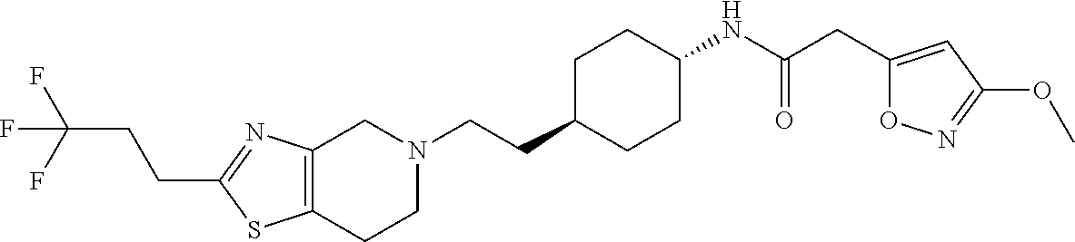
C12=C(CCN(CCC3CCC(NC(CC4=CC(OC)=NO4)=O)CC3)C1)SC(CCC(F)(F)F)=N2
